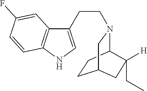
C1CC2N(CCC3=CNC4=C3C=C(F)C=C4)CC1CC2([H])CC
